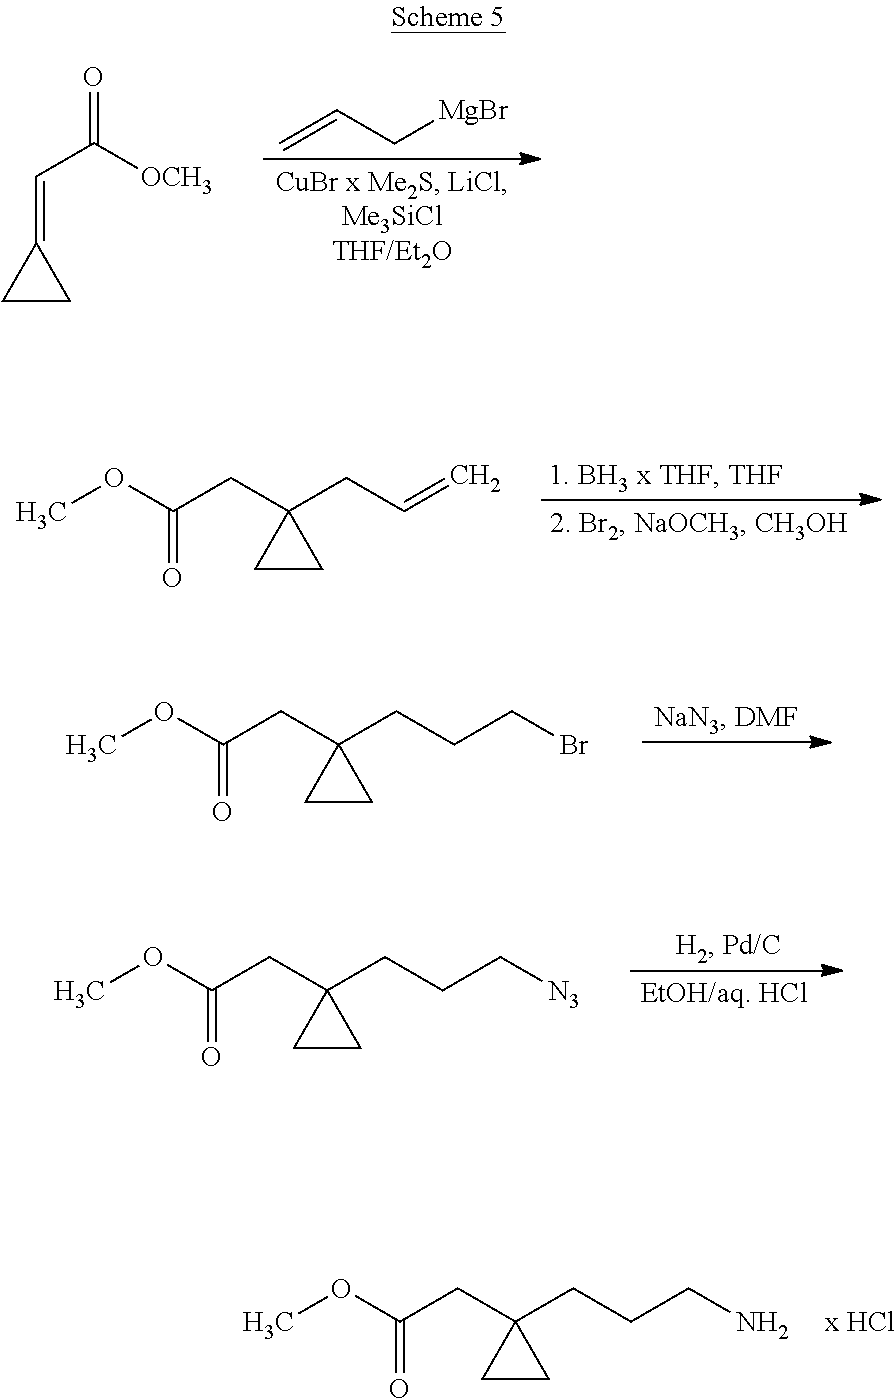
C1CC1=CC([OCH3])=O.C=CC[MgBr].COC(CC1(CC=C)CC1)=O.COC(CC1(CCCBr)CC1)=O.COC(CC1(CCC[N3])CC1)=O.COC(CC1(CCCN)CC1)=O.[x HCl]
